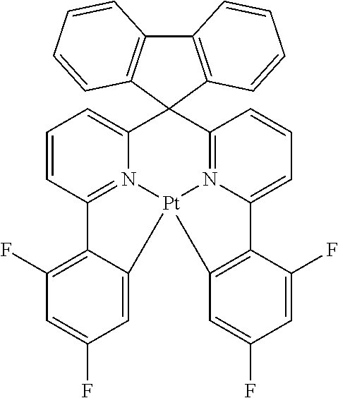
C12=CC=CC3=N1[Pt]1(N4=C(C25C2=C(C6=C5C=CC=C6)C=CC=C2)C=CC=C4C2=C1C=C(F)C=C2F)C1=CC(F)=CC(F)=C31
